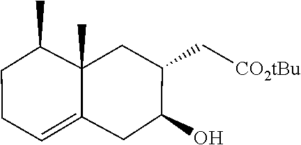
C1(O)CC2=CCCC(C)C2(C)CC1C[CO2tBu]
